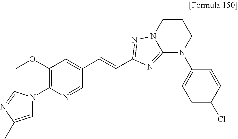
C1=NC(N2C=C(C)N=C2)=C(OC)C=C1C=CC1=NN2C(=N1)N(C1=CC=C(Cl)C=C1)CCC2
